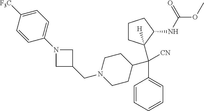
N1(CC2CN(C3=CC=C([F3C])C=C3)C2)CCC(C(C2=CC=CC=C2)([CN])C2([H])CCCC2NC(OC)=O)CC1
